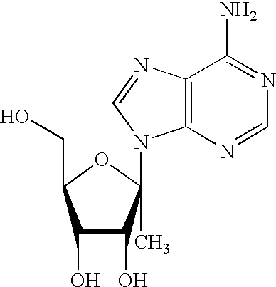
N1=C(N)C2=C(N=C1)N(C1(C)OC(CO)C(O)C1O)C=N2
